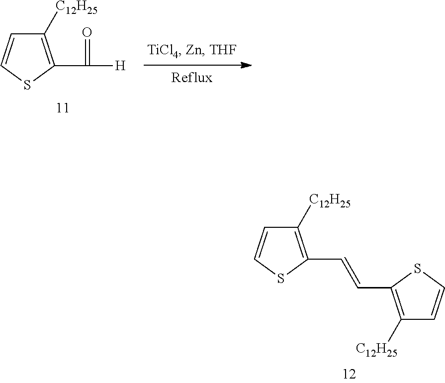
C1([C12H25])=C(C=CC2=C([C12H25])C=CS2)SC=C1.C1([C12H25])=C(C([H])=O)SC=C1
